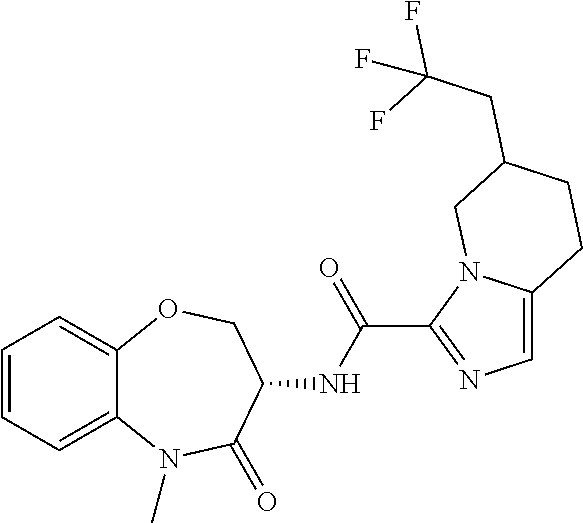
C12=CC=CC=C1OCC(NC(=O)C1=NC=C3N1CC(CC(F)(F)F)CC3)C(=O)N2C
